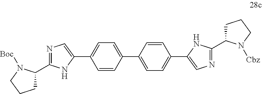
C1(C2=CC=C(C3=CN=C(C4CCCN4[Cbz])N3)C=C2)=CC=C(C2=CN=C(C3CCCN3[Boc])N2)C=C1
